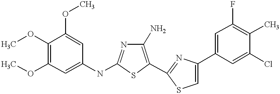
COC1=C(OC)C=C(NC2=NC(N)=C(C3=NC(C4=CC(F)=C(C)C(Cl)=C4)=CS3)S2)C=C1OC
